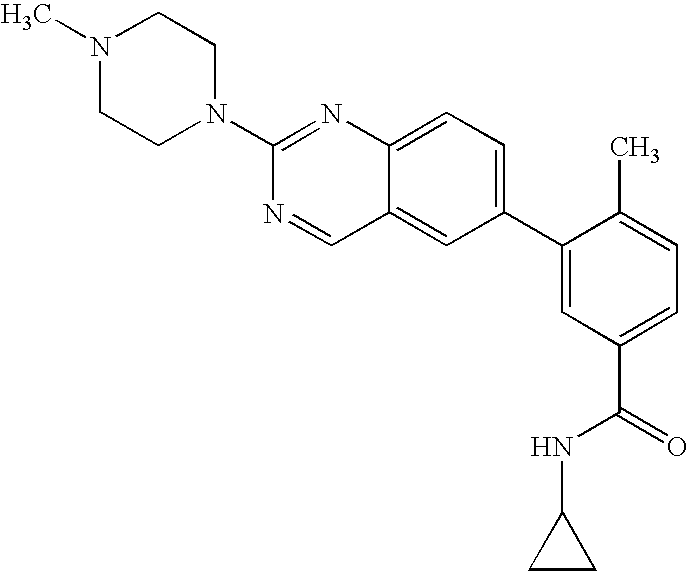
C1(C2=CC(C(=O)NC3CC3)=CC=C2C)=CC=C2C(=C1)C=NC(N1CCN(C)CC1)=N2
